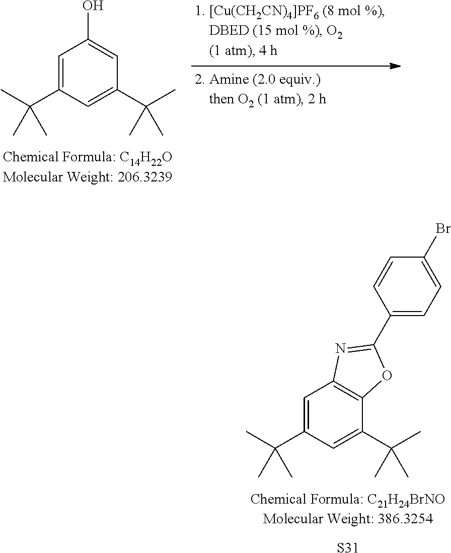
C1=C(C(C)(C)C)C=C(C(C)(C)C)C2=C1N=C(C1=CC=C(Br)C=C1)O2.[S31].C1=C(C(C)(C)C)C=C(C(C)(C)C)C=C1O
